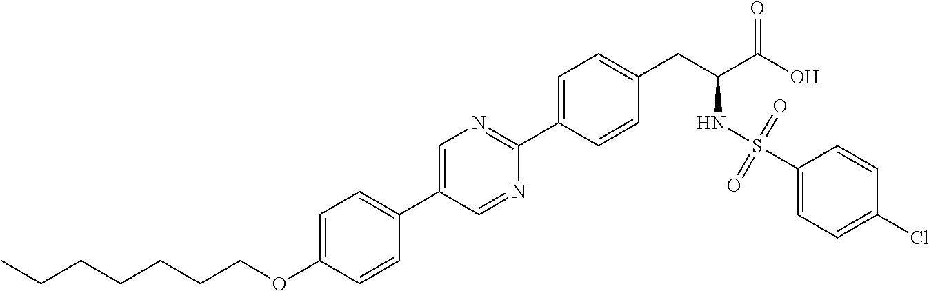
C(OC1=CC=C(C2=CN=C(C3=CC=C(CC(C(O)=O)NS(C4=CC=C(Cl)C=C4)(=O)=O)C=C3)N=C2)C=C1)CCCCCC
